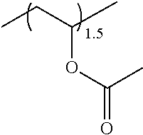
CCC(C)OC(=O)C.[1.5]
